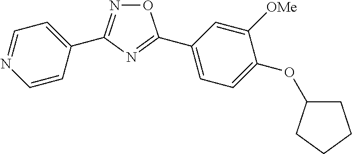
C1(C2=NOC(C3=CC=C(OC4CCCC4)C([OMe])=C3)=N2)=CC=NC=C1
